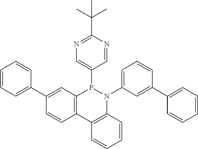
C12=C(C=C(C3=CC=CC=C3)C=C1)P(C1=CN=C(C(C)(C)C)N=C1)N(C1=CC=CC(C3=CC=CC=C3)=C1)C1=C2C=CC=C1
